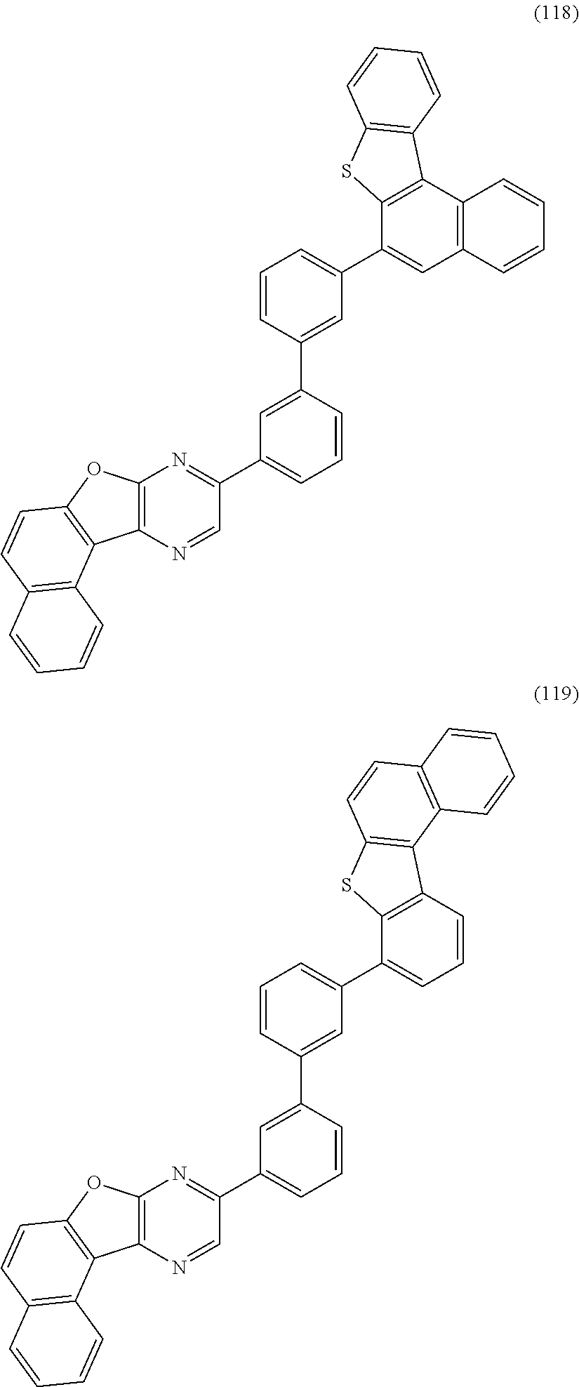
C12=C(N=CC(C3=CC=CC(C4=CC(C5=CC6=C(C7=C5SC5=C7C=CC=C5)C=CC=C6)=CC=C4)=C3)=N1)C1=C(O2)C=CC2=C1C=CC=C2.C12=C(N=CC(C3=CC=CC(C4=CC(C5=CC=CC6=C5SC5=C6C6=C(C=C5)C=CC=C6)=CC=C4)=C3)=N1)C1=C(O2)C=CC2=C1C=CC=C2
